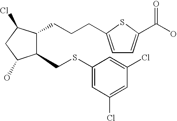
C1(CSC2=CC(Cl)=CC(Cl)=C2)C(CCCC2=CC=C(C(O)=O)S2)C(Cl)CC1O
